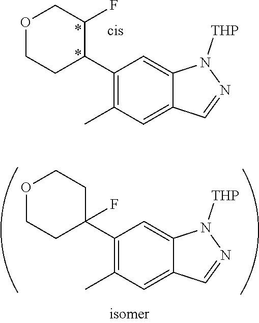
C1(C2C(F)COCC2)=C(C)C=C2C(=C1)N([THP])N=C2.C1(C2(F)CCOCC2)=C(C)C=C2C(=C1)N([THP])N=C2
